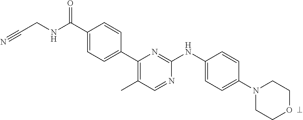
C1(C(NCC#N)=O)=CC=C(C2=C(C)C=NC(NC3=CC=C(N4CCOCC4)C=C3)=N2)C=C1
